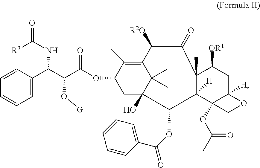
C1=CC=CC=C1C(C(C(OC1CC2(O)C(C)(C)C(=C1C)C([R2O])C(=O)C1(C)C([H])(C2OC(=O)C2=CC=CC=C2)C2(OC(C)=O)C([H])(CC1[OR1])OC2)=O)O[G])NC(=O)[R3]
